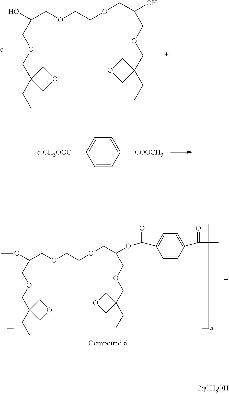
OC(COCCOCC(O)COCC1(CC)COC1)COCC1(CC)COC1.[q CH3OOC]C1=CC=C([COOCH3])C=C1.O(C(COCCOCC(OC(=O)C1=CC=C(C(=O)C)C=C1)COCC1(CC)COC1)COCC1(CC)COC1)C
